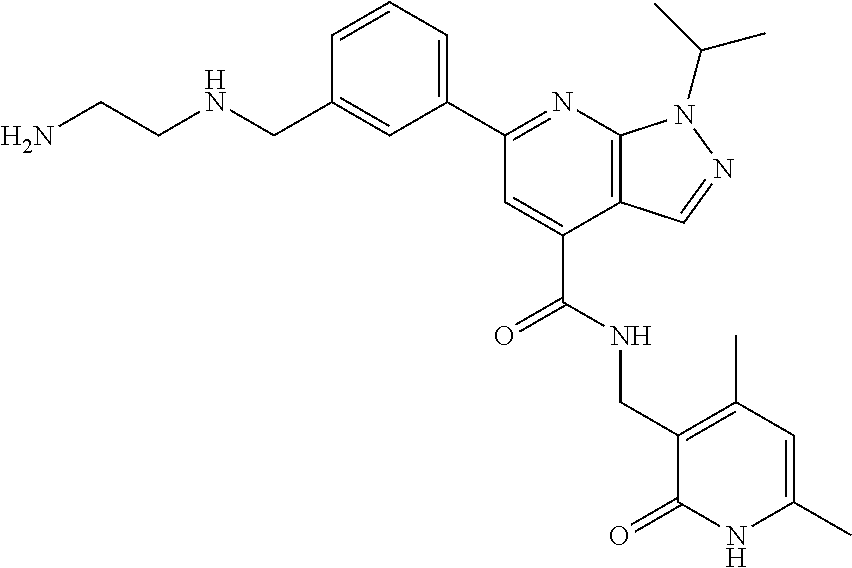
C1=CC=C(C2=NC3=C(C(C(NCC4=C(C)C=C(C)NC4=O)=O)=C2)C=NN3C(C)C)C=C1CNCCN
